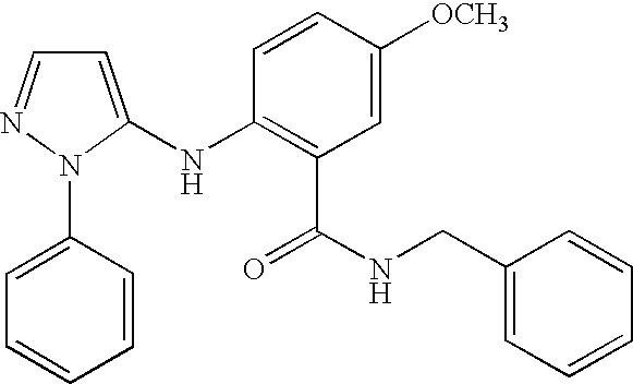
N(C1=C(C(NCC2=CC=CC=C2)=O)C=C([OCH3])C=C1)C1=CC=NN1C1=CC=CC=C1
